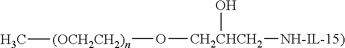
[CH2CHCH2](O[(OCH2CH2)n]C)([NH-IL-15)])O
